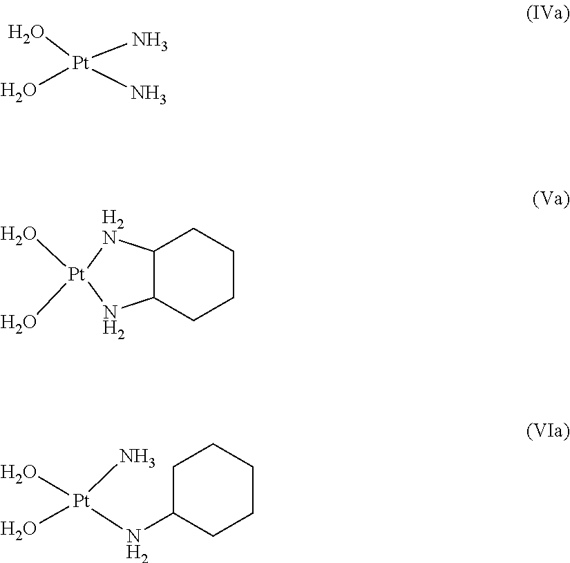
O[Pt](O)(N)N.C12C(CCCC1)N[Pt](O)(O)[H2N]2.O[Pt](O)(N)NC1CCCCC1
